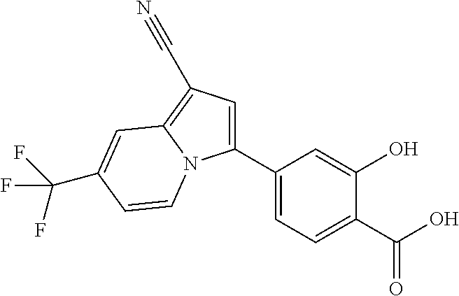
C1(C2=CC=C(C(O)=O)C(O)=C2)=CC(C#N)=C2N1C=CC(C(F)(F)F)=C2
